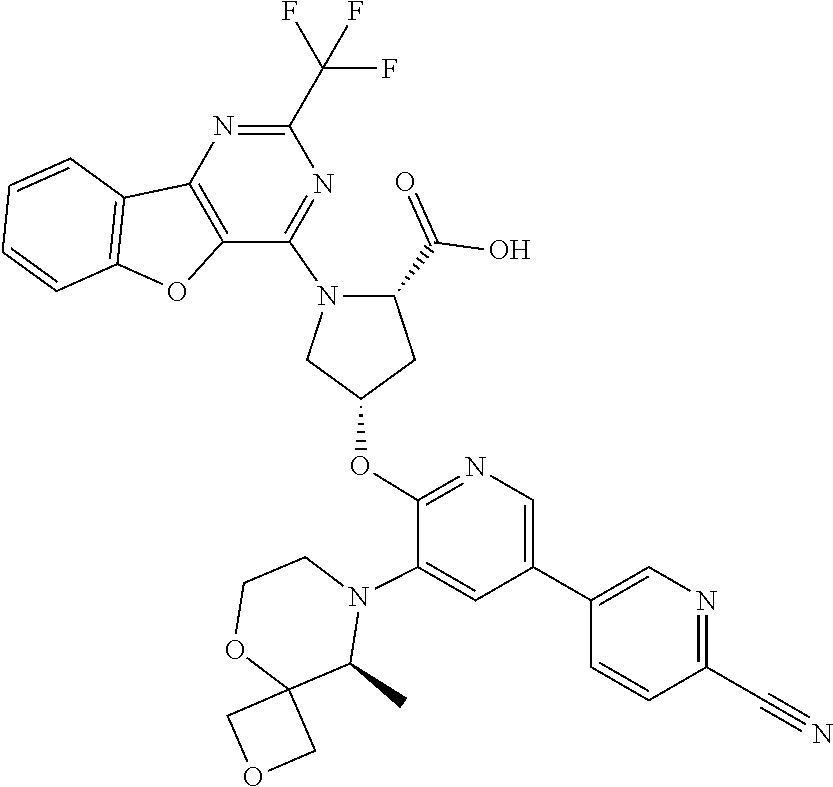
C12(COC1)OCCN(C1=CC(C3=CN=C(C#N)C=C3)=CN=C1OC1CN(C3=NC(C(F)(F)F)=NC4=C3OC3=C4C=CC=C3)C(C(=O)O)C1)C2C
